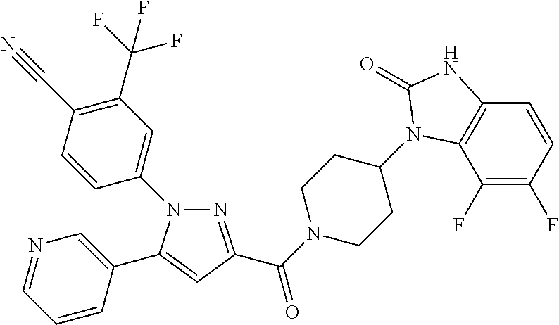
N1(C2=CC(C(F)(F)F)=C(C#N)C=C2)N=C(C(N2CCC(N3C4=C(C=CC(F)=C4F)NC3=O)CC2)=O)C=C1C1=CN=CC=C1
